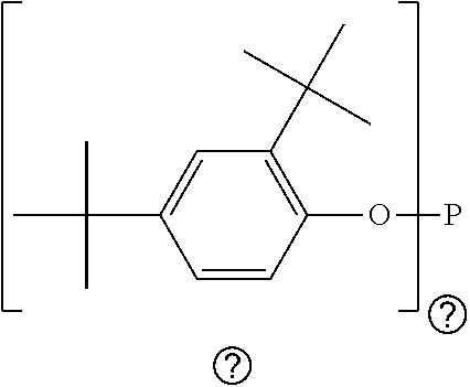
C1=CC(OP)=C(C(C)(C)C)C=C1C(C)(C)C
